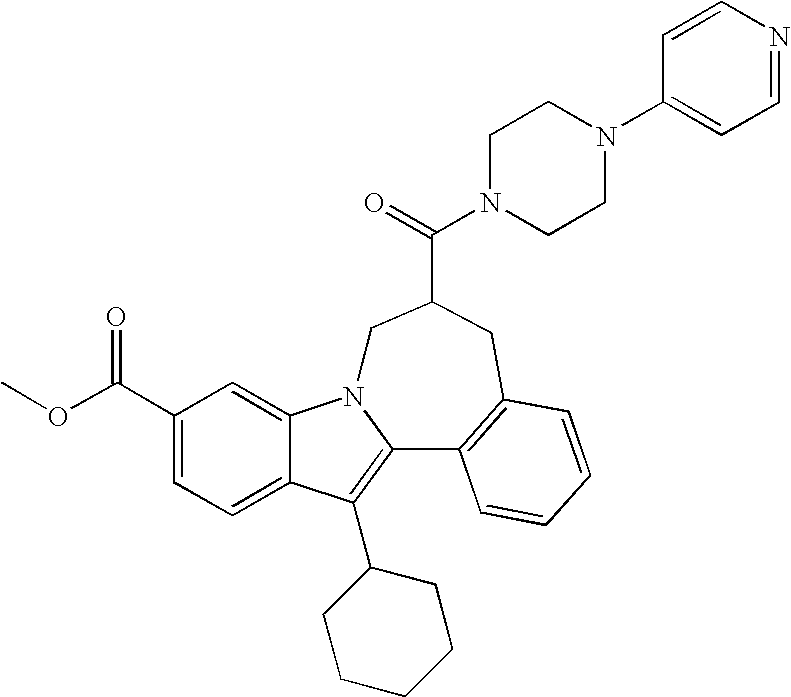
C1(C(OC)=O)=CC=C2C(=C1)N1C(=C2C2CCCCC2)C2=C(CC(C(=O)N3CCN(C4=CC=NC=C4)CC3)C1)C=CC=C2
